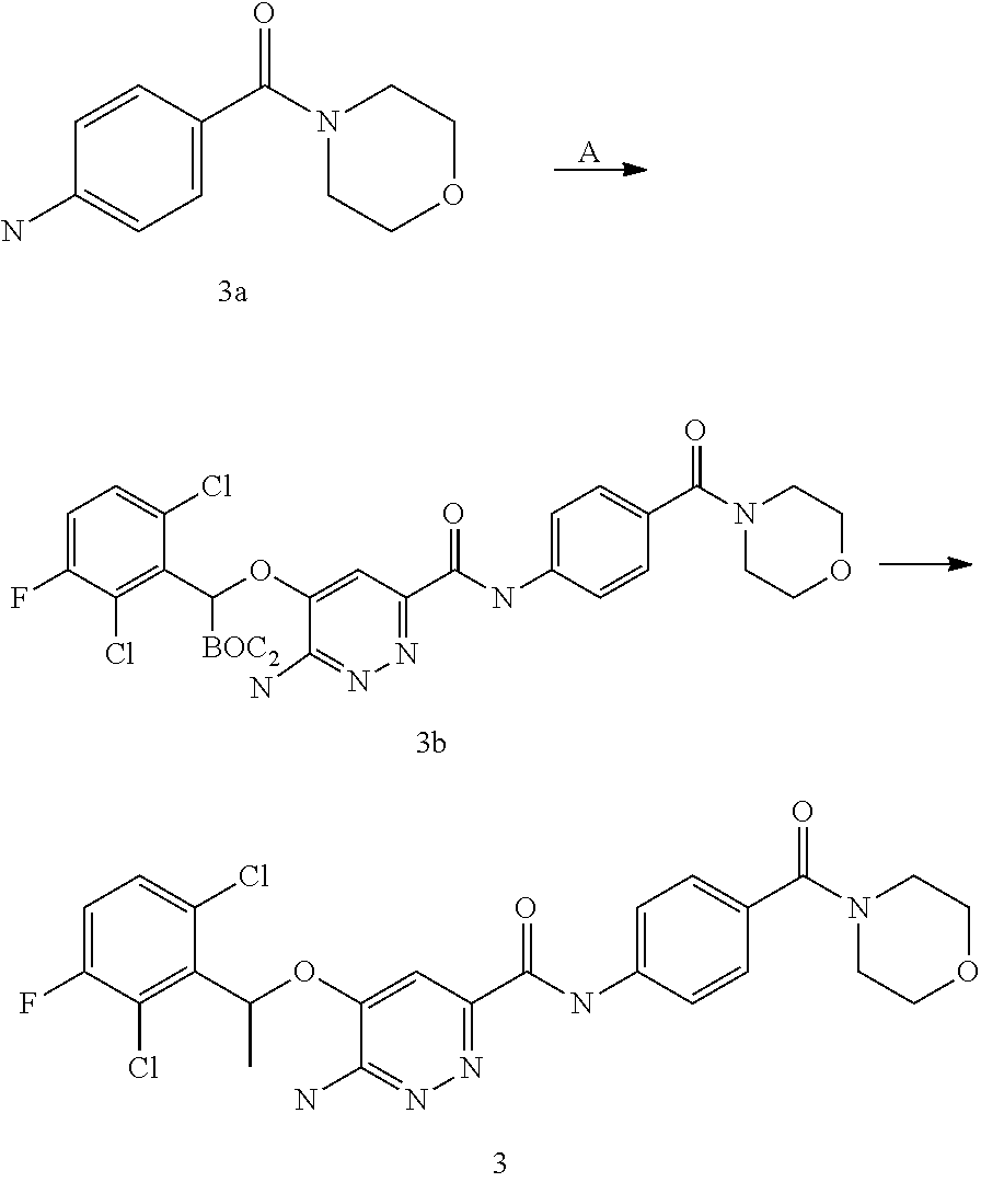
C1=C(F)C(Cl)=C(C(C)OC2=CC(C(NC3=CC=C(C(N4CCOCC4)=O)C=C3)=O)=NN=C2N)C(Cl)=C1.[A].C1(C(N2CCOCC2)=O)=CC=C(N)C=C1.C1=C(F)C(Cl)=C(C([BOC2])OC2=CC(C(NC3=CC=C(C(N4CCOCC4)=O)C=C3)=O)=NN=C2N)C(Cl)=C1
